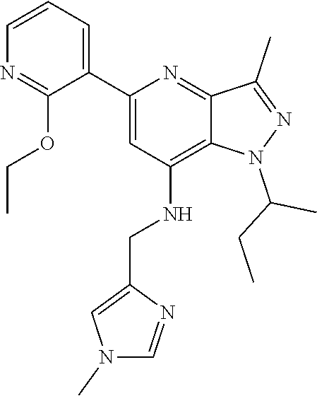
C1=C(C2=CC=CN=C2OCC)N=C2C(=C1NCC1=CN(C)C=N1)N(C(C)CC)N=C2C
